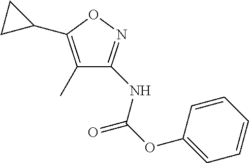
C1(C)=C(C2CC2)ON=C1NC(OC1=CC=CC=C1)=O
